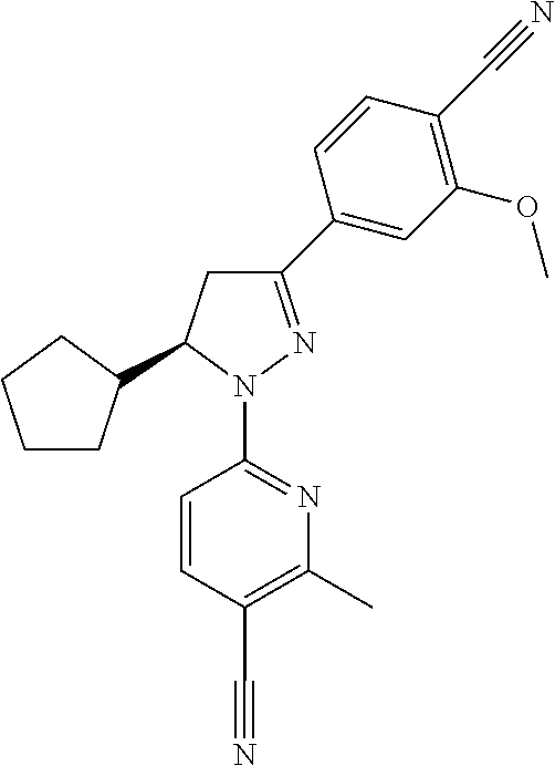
C1CC(C2CC(C3=CC(OC)=C(C#N)C=C3)=NN2C2=NC(C)=C(C#N)C=C2)CC1
